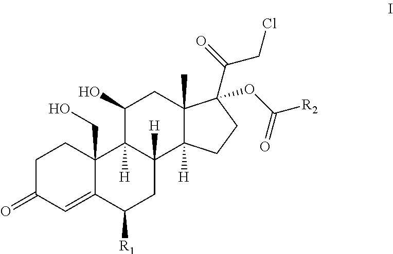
C1C(=O)C=C2C(CO)(C1)C1([H])C([H])(CC2[R1])C2([H])C(C)(CC1O)C(C(=O)CCl)(OC([R2])=O)CC2
